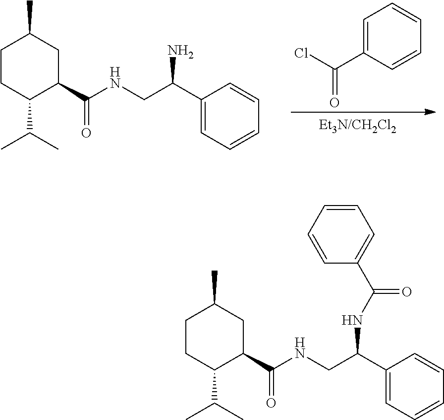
C1=C(C(Cl)=O)C=CC=C1.C1CC(C(C)C)C(C(NCC(C2=CC=CC=C2)N)=O)CC1C.C1CC(C(C)C)C(C(NCC(C2=CC=CC=C2)NC(C2=CC=CC=C2)=O)=O)CC1C
